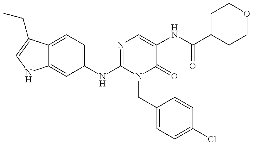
C12=CC=C(NC3=NC=C(NC(C4CCOCC4)=O)C(=O)N3CC3=CC=C(Cl)C=C3)C=C1NC=C2CC
